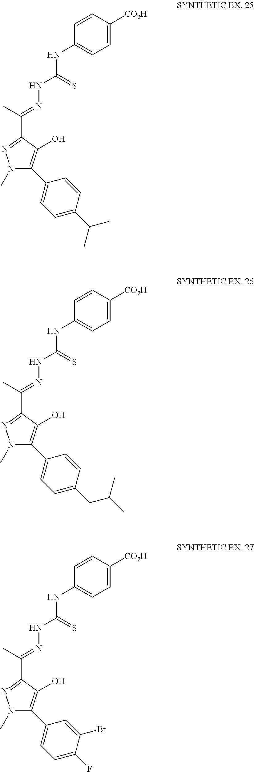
N(C(=S)NN=C(C)C1=NN(C)C(C2=CC=C(C(C)C)C=C2)=C1O)C1=CC=C([CO2H])C=C1.N(C(=S)NN=C(C)C1=NN(C)C(C2=CC=C(CC(C)C)C=C2)=C1O)C1=CC=C([CO2H])C=C1.N(C(=S)NN=C(C)C1=NN(C)C(C2=CC=C(F)C(Br)=C2)=C1O)C1=CC=C([CO2H])C=C1
